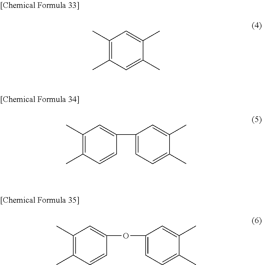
C1(C)=C(C)C=C(C)C(C)=C1.C1(C)=C(C)C=CC(C2=CC=C(C)C(C)=C2)=C1.C1(C)=C(C)C=CC(OC2=CC=C(C)C(C)=C2)=C1
